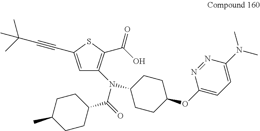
C1=C(C#CC(C)(C)C)SC(C(=O)O)=C1N(C1CCC(OC2=CC=C(N(C)C)N=N2)CC1)C(=O)C1CCC(C)CC1
